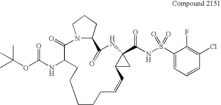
C1CCC=CC2CC2(C(NS(C2=CC=CC(Cl)=C2F)(=O)=O)=O)NC(=O)C2CCCN2C(=O)C(NC(OC(C)(C)C)=O)CC1
